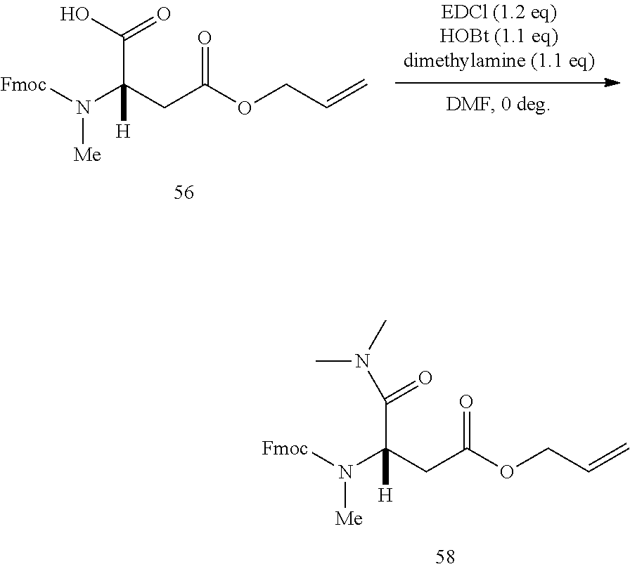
[Fmoc]N(C(CC(=O)OCC=C)(C(N(C)C)=O)[H])[Me].[Fmoc]N(C(CC(OCC=C)=O)(C(O)=O)[H])[Me]
